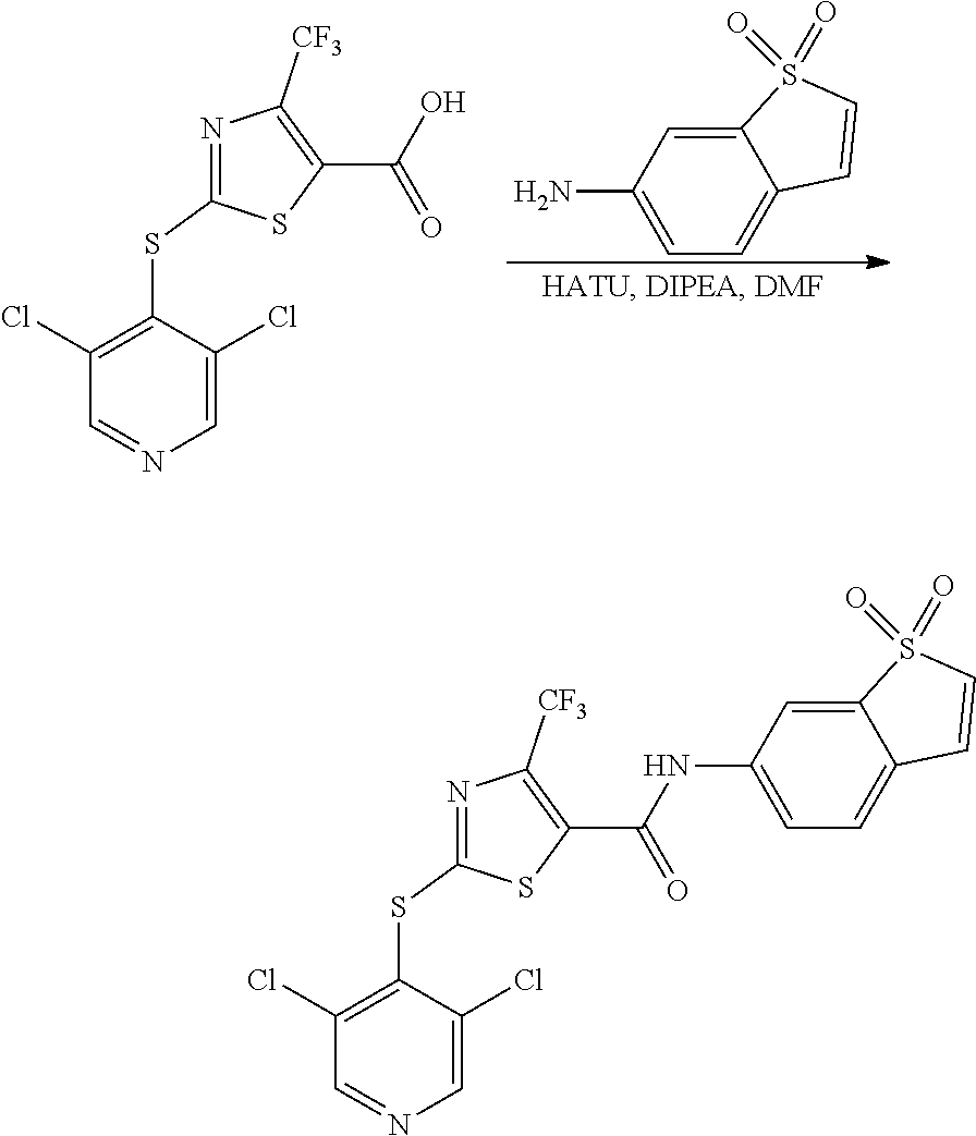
C12=CC(N)=CC=C1C=CS2(=O)=O.N1=C(SC2=C(Cl)C=NC=C2Cl)SC(C(O)=O)=C1[CF3].N1=C(SC2=C(Cl)C=NC=C2Cl)SC(C(NC2=CC=C3C(=C2)S(=O)(=O)C=C3)=O)=C1[CF3]
